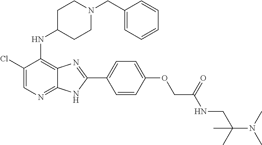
C1(Cl)=CN=C2C(=C1NC1CCN(CC3=CC=CC=C3)CC1)N=C(C1=CC=C(OCC(NCC(N(C)C)(C)C)=O)C=C1)N2
